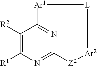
C1([R2])=C([R1])N=C2N=C1[Ar1][L][Ar2][Z2]2
